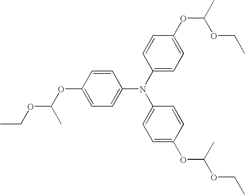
C1=C(OC(OCC)C)C=CC(N(C2=CC=C(OC(C)OCC)C=C2)C2=CC=C(OC(OCC)C)C=C2)=C1
